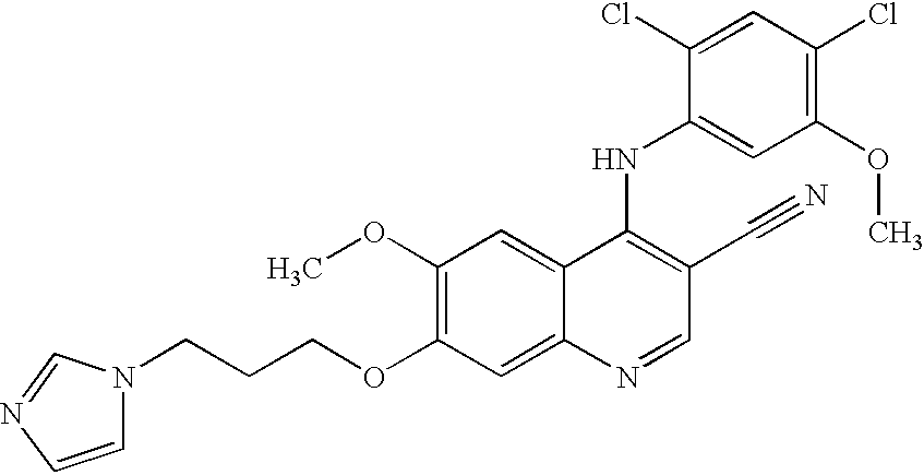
C(CCOC1=C(OC)C=C2C(=C1)N=CC(C#N)=C2NC1=CC(OC)=C(Cl)C=C1Cl)N1C=CN=C1
